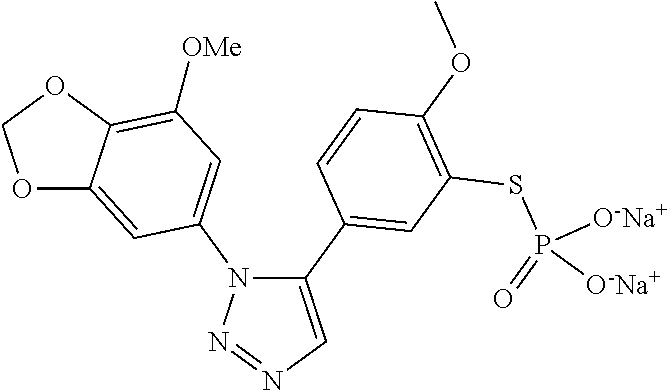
C1(C2=CC(SP(=O)([O-Na+])[O-Na+])=C(OC)C=C2)=CN=NN1C1=CC([OMe])=C2C(=C1)OCO2
